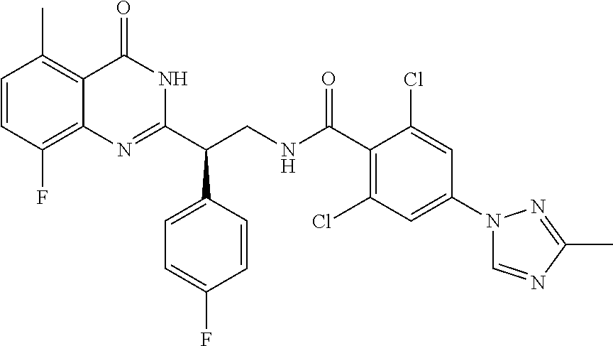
C(CNC(C1=C(Cl)C=C(N2C=NC(C)=N2)C=C1Cl)=O)(C1=CC=C(F)C=C1)C1=NC2=C(F)C=CC(C)=C2C(=O)N1
